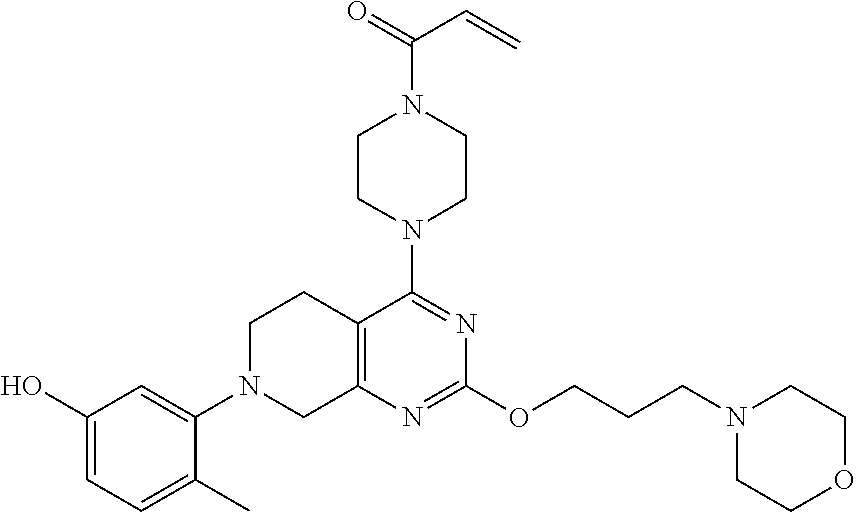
C1(O)=CC=C(C)C(N2CC3=C(CC2)C(N2CCN(C(=O)C=C)CC2)=NC(OCCCN2CCOCC2)=N3)=C1
